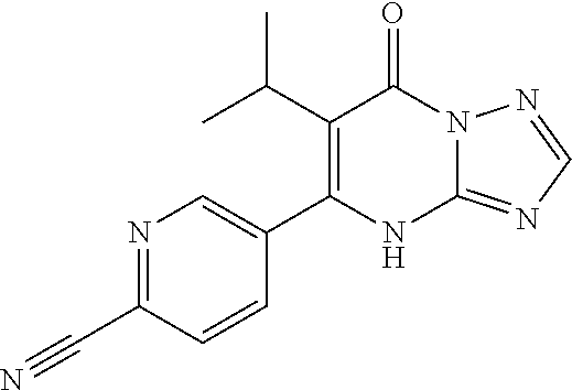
C1(C(C)C)=C(C2=CN=C(C#N)C=C2)NC2=NC=NN2C1=O
